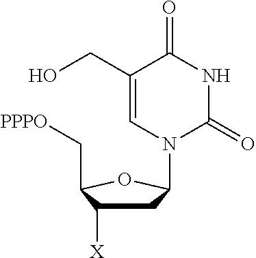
C1C([X])C(C[PPPO])OC1N1C(=O)NC(=O)C(CO)=C1
